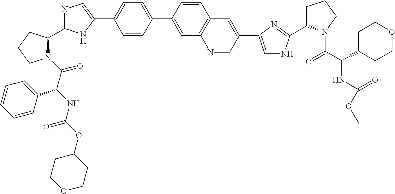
N1(C(=O)C(NC(OC2CCOCC2)=O)C2=CC=CC=C2)C(C2=NC=C(C3=CC=C(C4=CC5=C(C=C4)C=C(C4=CNC(C6CCCN6C(C(C6CCOCC6)NC(OC)=O)=O)=N4)C=N5)C=C3)N2)CCC1
